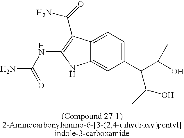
C12=CC=C(C(C(O)C)C(C)O)C=C1NC(NC(N)=O)=C2C(=O)N
